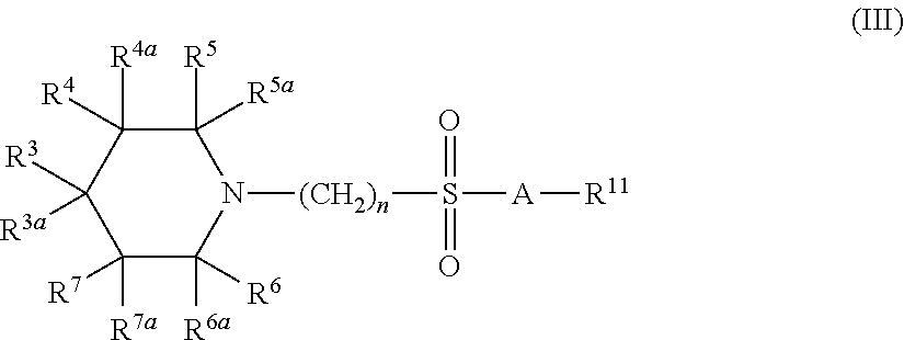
C1([R3])([R3a])C([R7a])([R7])C([R6a])([R6])N([(CH2)n]S(=O)(=O)[A][R11])C([R5])([R5a])C1([R4a])[R4]
